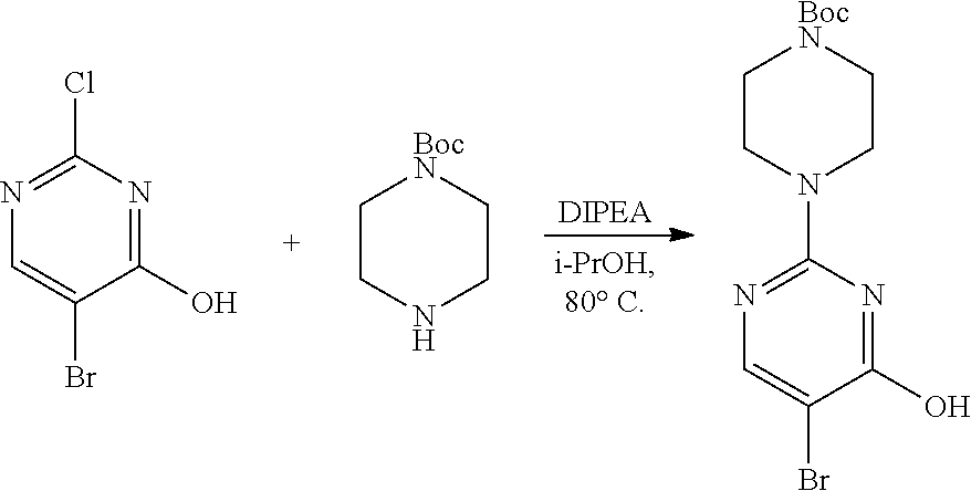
C1(Cl)=NC=C(Br)C(O)=N1.[DIPEA].C1CNCC[BocN]1.C1(N2CC[BocN]CC2)=NC=C(Br)C(O)=N1
